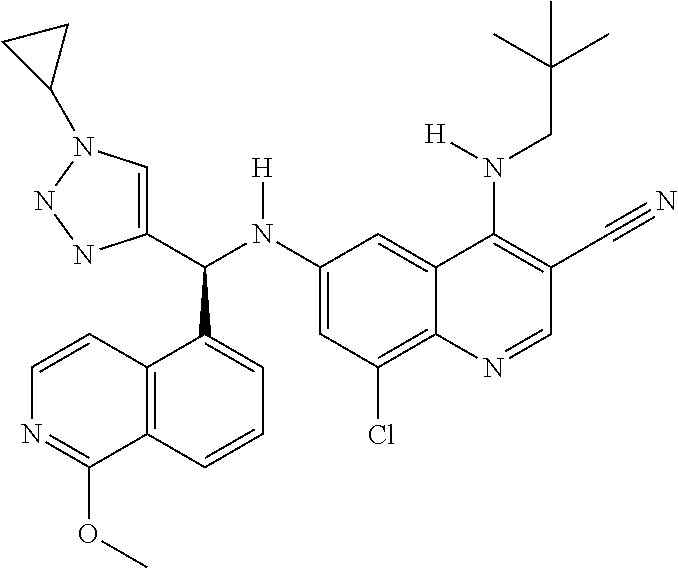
C1(N(C(C2=CN(C3CC3)NN2)C2=CC=CC3=C2C=CN=C3OC)[H])=CC(Cl)=C2C(=C1)C(N(CC(C)(C)C)[H])=C(C#N)C=N2
